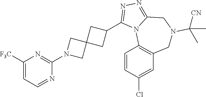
C1([F3C])=CC=NC(N2CC3(C2)CC(C2=NN=C4N2C2=C(CN(C([CN])(C)C)C4)C=C(Cl)C=C2)C3)=N1
